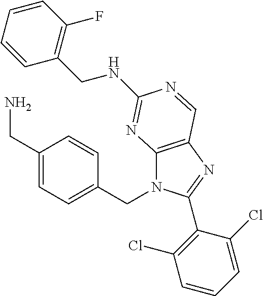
C12=C(N=C(C3=C(Cl)C=CC=C3Cl)N1CC1=CC=C(CN)C=C1)C=NC(NCC1=C(F)C=CC=C1)=N2
